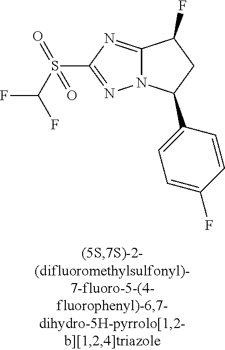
C12=NC(S(C(F)F)(=O)=O)=NN1C(C1=CC=C(F)C=C1)CC2F
